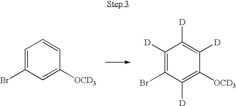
C1=C(Br)C=C([OCD3])C=C1.C1([D])=C(Br)C([D])=C([OCD3])C([D])=C1[D]
